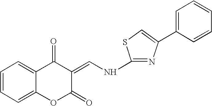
C1=CC=C2C(=C1)C(=O)C(=CNC1=NC(C3=CC=CC=C3)=CS1)C(=O)O2
